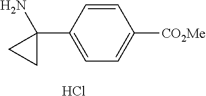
C1=CC(C2(N)CC2)=CC=C1[CO2Me].Cl
